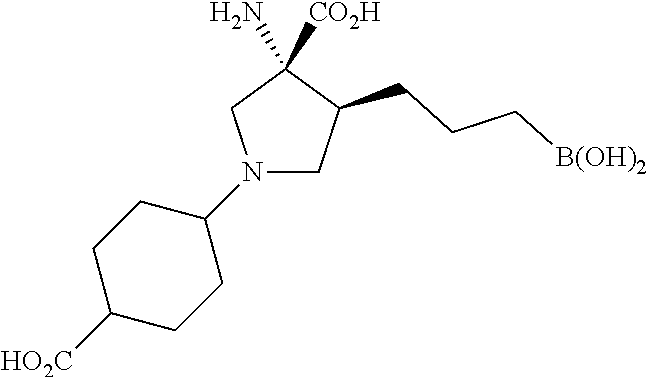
N1(C2CCC([HO2C])CC2)CC(CCC[B(OH)2])C([CO2H])(N)C1
